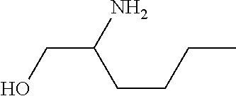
OCC(N)CCCC
